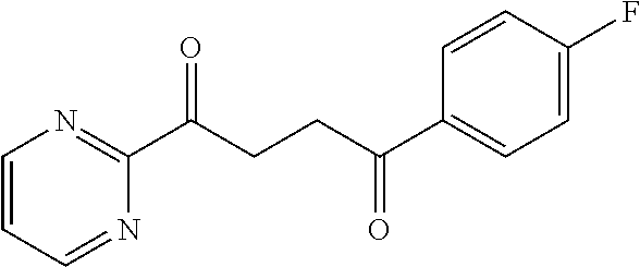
C1(C(CCC(C2=CC=C(F)C=C2)=O)=O)=NC=CC=N1
